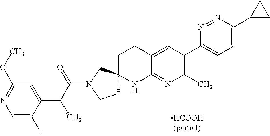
C1=C(F)C(C(C(N2CCC3(C2)CCC2=CC(C4=CC=C(C5CC5)N=N4)=C(C)N=C2N3)=O)C)=CC(OC)=N1.[HCOOH(partial)]
